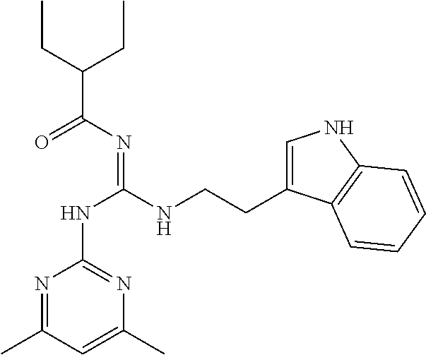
N1=C(C)C=C(C)N=C1NC(NCCC1=CNC2=C1C=CC=C2)=NC(=O)C(CC)CC
